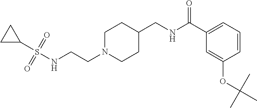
C(CN1CCC(CNC(C2=CC=CC(OC(C)(C)C)=C2)=O)CC1)NS(C1CC1)(=O)=O
